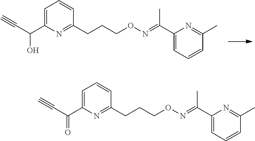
C1=C(C(O)C#C)N=C(CCCON=C(C2=CC=CC(C)=N2)C)C=C1.C1=C(C(=O)C#C)N=C(CCCON=C(C2=CC=CC(C)=N2)C)C=C1
